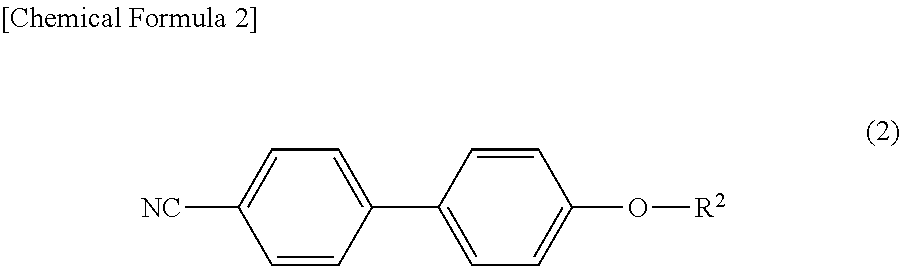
C1=CC(C2=CC=C(O[R2])C=C2)=CC=C1[NC]
